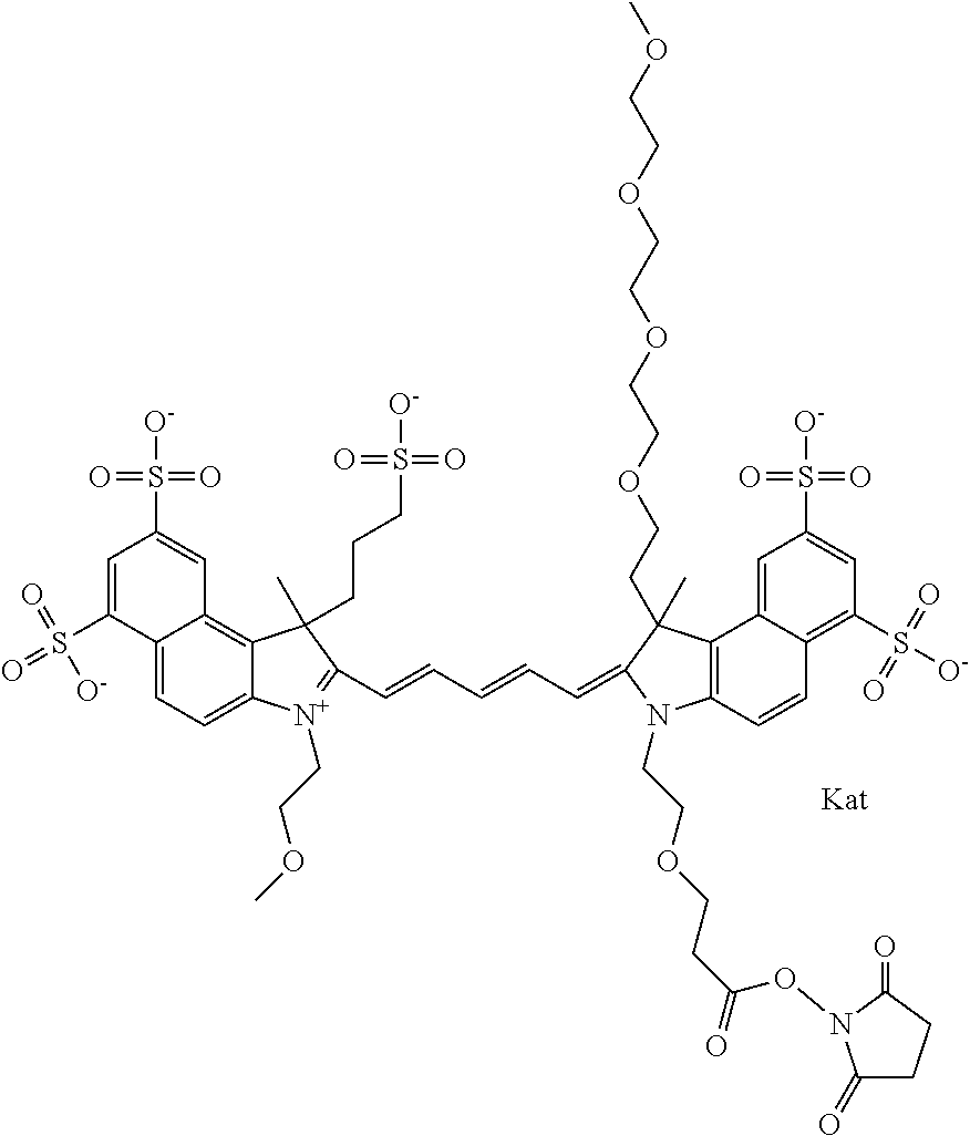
[Kat].C12=CC=C3C(=C1C=C(S(=O)(=O)[O-])C=C2S(=O)(=O)[O-])C(C)(CCCS(=O)(=O)[O-])C(C=CC=CC=C1N(CCOCCC(=O)ON2C(=O)CCC2=O)C2=C(C4=CC(S(=O)(=O)[O-])=CC(S([O-])(=O)=O)=C4C=C2)C1(C)CCOCCOCCOCCOC)=[N+]3CCOC
